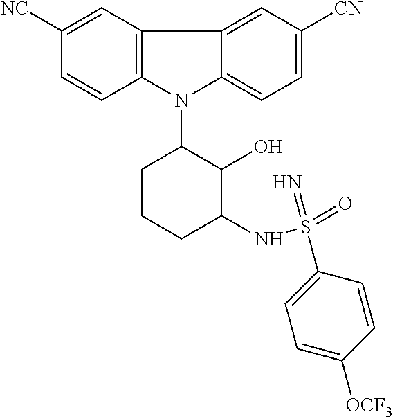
N1(C2CCCC(NS(=O)(=N)C3=CC=C([OCF3])C=C3)C2O)C2=C(C3=CC([CN])=CC=C13)C=C([NC])C=C2
